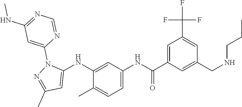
C1(NC2=CC(C)=NN2C2=CC(NC)=NC=N2)=CC(NC(C2=CC(C(F)(F)F)=CC(CNCCC)=C2)=O)=CC=C1C
